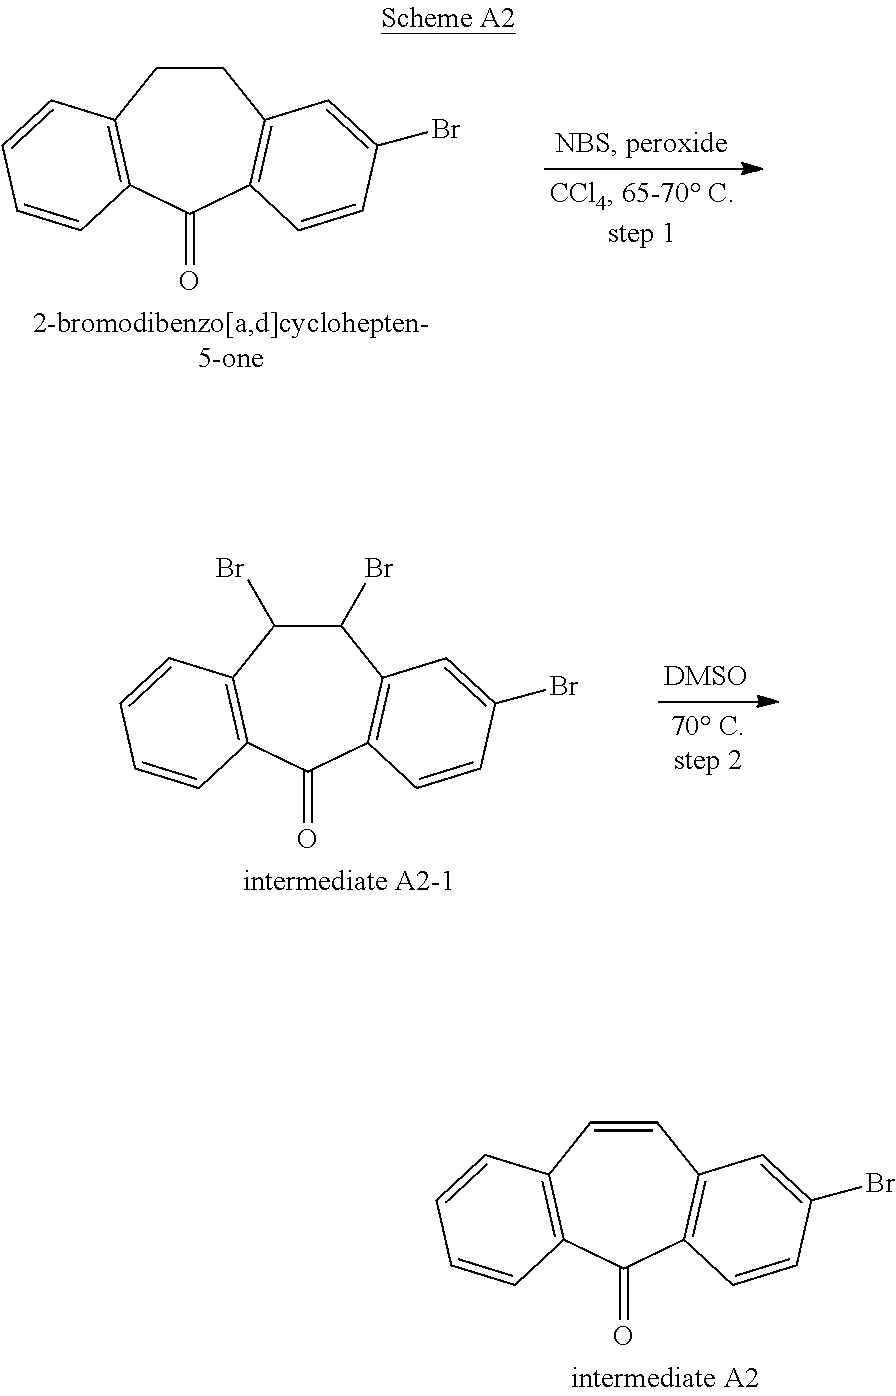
C1CC2=C(C(=O)C3=C1C=C(Br)C=C3)C=CC=C2.C1(Br)C(Br)C2=C(C(=O)C3=C1C=C(Br)C=C3)C=CC=C2.C1=CC2=C(C(=O)C3=C1C=C(Br)C=C3)C=CC=C2
